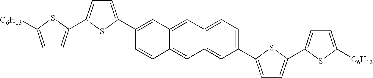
C1=C(C2=CC=C3C(=C2)C=C2C(=C3)C=C(C3=CC=C(C4=CC=C([C6H13])S4)S3)C=C2)SC(C2=CC=C([C6H13])S2)=C1
